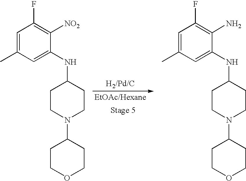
C1=C(C)C=C(NC2CCN(C3CCOCC3)CC2)C([NO2])=C1F.C1=C(C)C=C(NC2CCN(C3CCOCC3)CC2)C(N)=C1F
